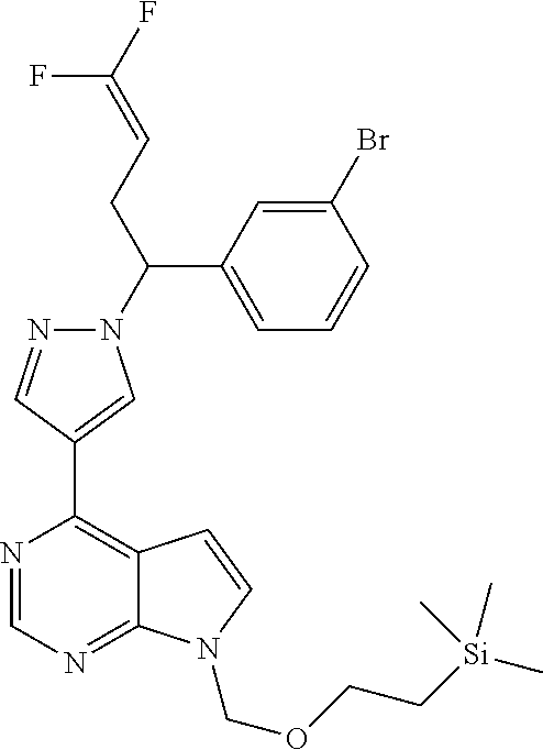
C(=CCC(N1N=CC(C2=C3C(=NC=N2)N(COCC[Si](C)(C)C)C=C3)=C1)C1=CC=CC(Br)=C1)(F)F
